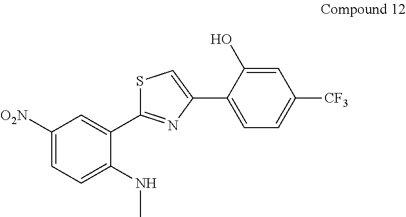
C1([O2N])=CC=C(NC)C(C2=NC(C3=CC=C([CF3])C=C3O)=CS2)=C1
